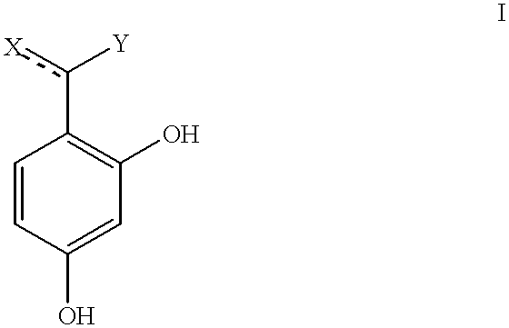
C1=CC(O)=CC(O)=C1c([X])[Y]
